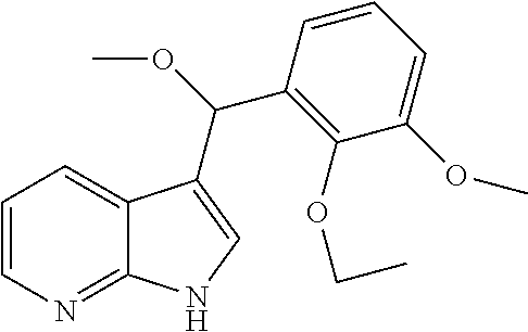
C1=CN=C2C(=C1)C(C(OC)C1=C(OCC)C(OC)=CC=C1)=CN2
